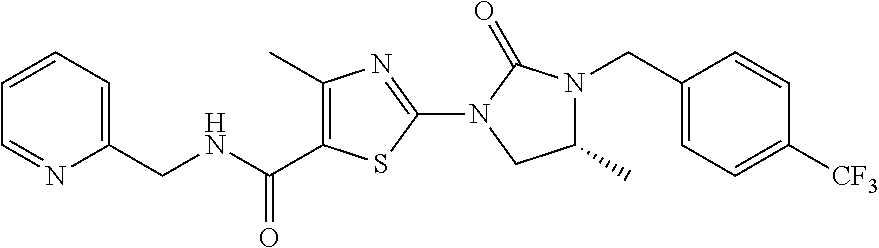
C1(C)=C(C(NCC2=CC=CC=N2)=O)SC(N2CC(C)N(CC3=CC=C([CF3])C=C3)C2=O)=N1
